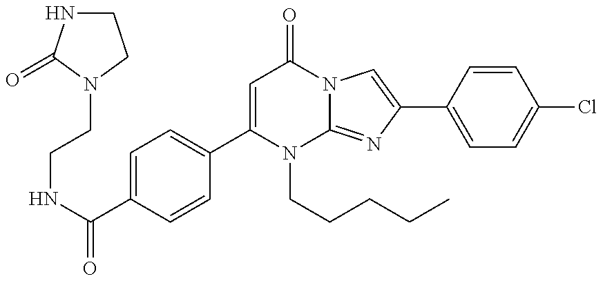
C(NC(=O)C1=CC=C(C2=CC(=O)N3C(=NC(C4=CC=C(Cl)C=C4)=C3)N2CCCCC)C=C1)CN1C(=O)NCC1
